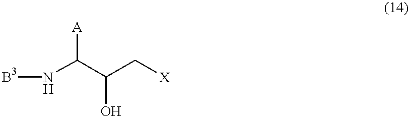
N(C(C(C[X])O)[A])[B3]
